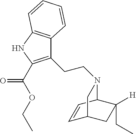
C(N1C2C=CC(CC2([H])CC)C1)CC1=C(C(OCC)=O)NC2=C1C=CC=C2
